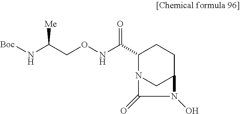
C1(C(NOCC(N[Boc])[Me])=O)N2CC(CC1)N(O)C2=O
